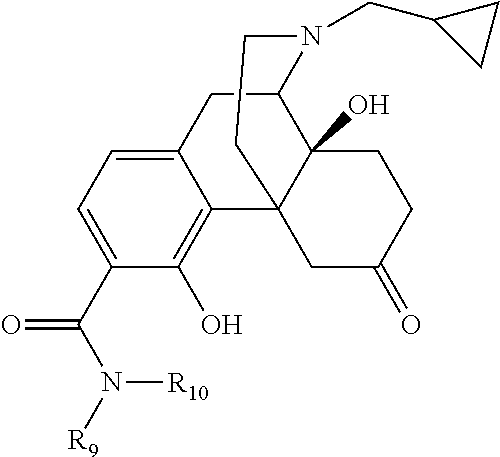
C1(C(N([R9])[R10])=O)=CC=C2C(=C1O)C13C(O)(C(C2)N(CC2CC2)CC1)CCC(=O)C3
